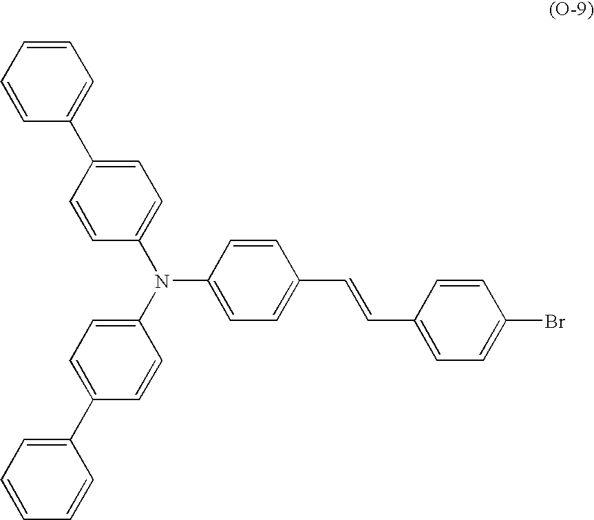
C1=C(C2=CC=CC=C2)C=CC(N(C2=CC=C(C3=CC=CC=C3)C=C2)C2=CC=C(C=CC3=CC=C(Br)C=C3)C=C2)=C1
